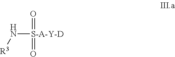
N([S-A-Y-D](=O)=O)[R3]
